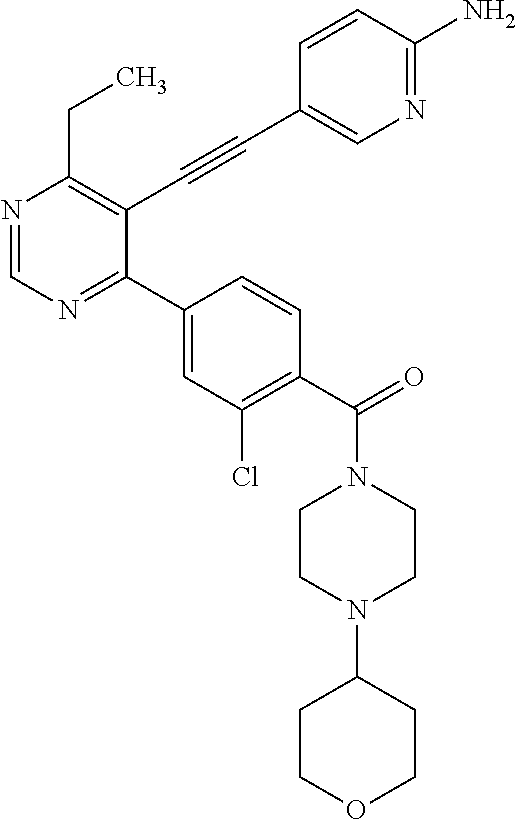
N1=CN=C(C2=CC(Cl)=C(C(=O)N3CCN(C4CCOCC4)CC3)C=C2)C(C#CC2=CN=C(N)C=C2)=C1CC
